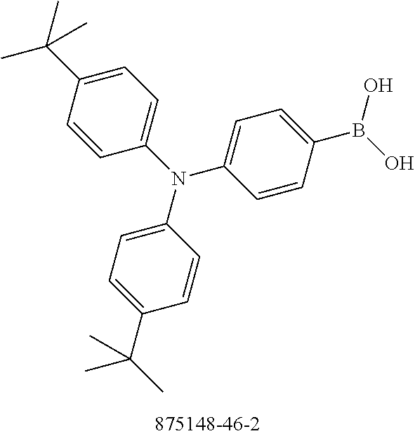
C1(N(C2=CC=C(C(C)(C)C)C=C2)C2=CC=C(B(O)O)C=C2)=CC=C(C(C)(C)C)C=C1
